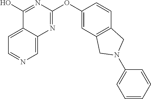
C1=C2C(=CN=C1)N=C(OC1=CC3=C(C=C1)CN(C1=CC=CC=C1)C3)N=C2O
